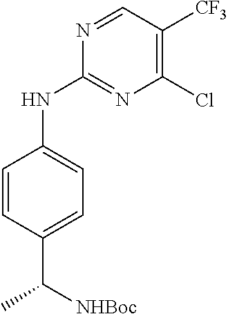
C1=CC(C(C)[NHBoc])=CC=C1NC1=NC(Cl)=C([CF3])C=N1
